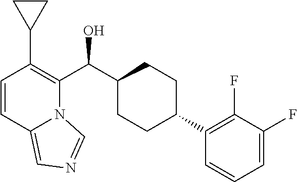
C1=CC2=CN=CN2C(C(C2CCC(C3=C(F)C(F)=CC=C3)CC2)O)=C1C1CC1
